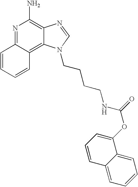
N1=C2C(=C3C(=C1N)N=CN3CCCCNC(OC1=CC=CC3=CC=CC=C13)=O)C=CC=C2
